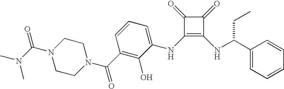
N1(C(=O)N(C)C)CCN(C(C2=C(O)C(NC3=C(NC(C4=CC=CC=C4)CC)C(=O)C3=O)=CC=C2)=O)CC1
